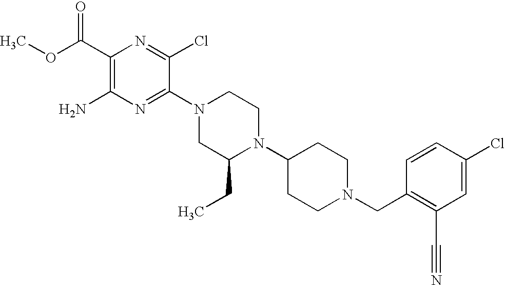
C1(C(OC)=O)=C(N)N=C(N2CC(CC)N(C3CCN(CC4=C(C#N)C=C(Cl)C=C4)CC3)CC2)C(Cl)=N1
